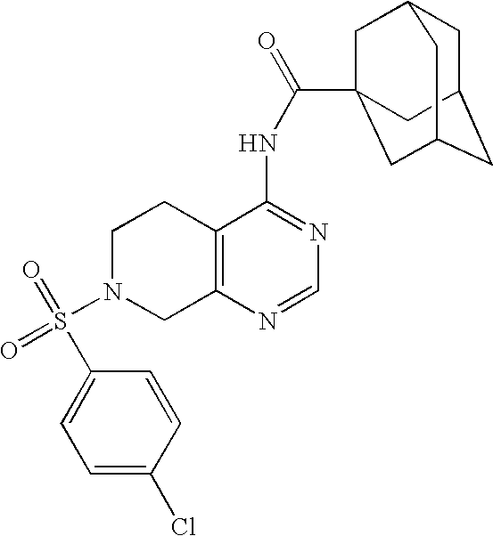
C1N(S(=O)(=O)C2=CC=C(Cl)C=C2)CC2=C(C1)C(NC(=O)C13CC4CC(CC(C1)C4)C3)=NC=N2
